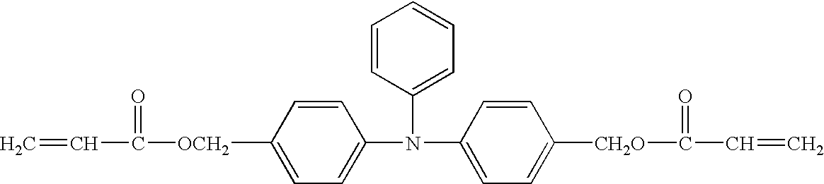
C1=CC([OCH2]C(=O)C=C)=CC=C1N(C1=CC=C([CH2O]C(=O)C=C)C=C1)C1=CC=CC=C1
